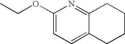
C1(OCC)=CC=C2C(=N1)CCCC2
